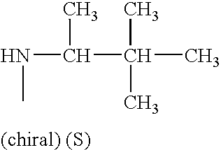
N(C)C(C(C)(C)C)C
